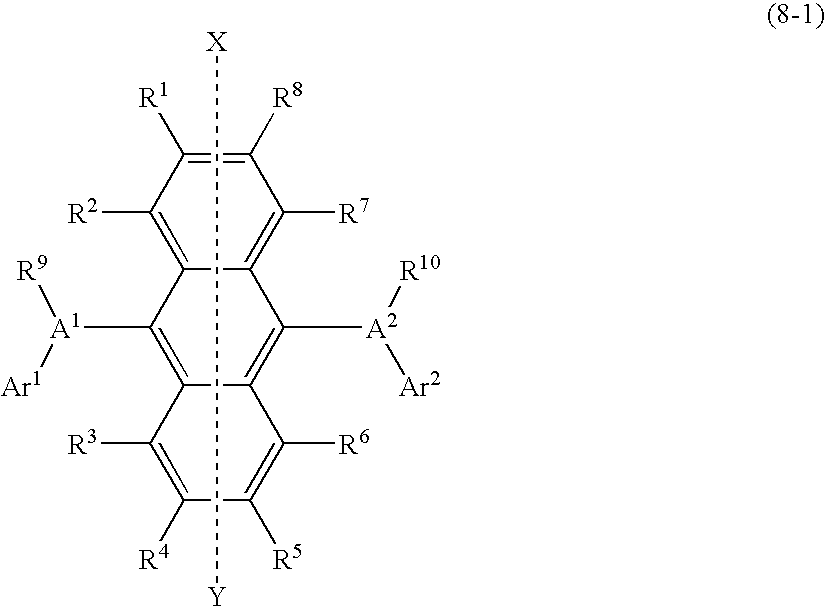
C1([R8])=C([R1])C([R2])=C2C(=C1[R7])C([A2]([R10])[Ar2])=C1C(=C2[A1]([R9])[Ar1])C([R3])=C([R4])C([R5])=C1[R6].[X][Y]
